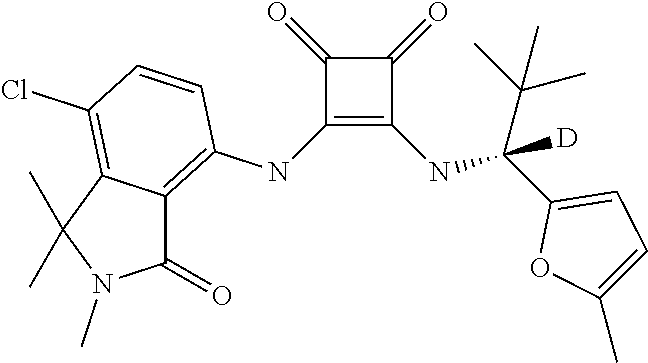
C1(NC2=C3C(=C(Cl)C=C2)C(C)(C)N(C)C3=O)=C(NC(C2=CC=C(C)O2)(C(C)(C)C)[D])C(=O)C1=O
